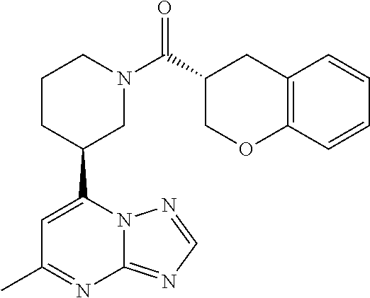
N12C(=NC=N1)N=C(C)C=C2C1CN(C(=O)C2COC3=C(C2)C=CC=C3)CCC1
